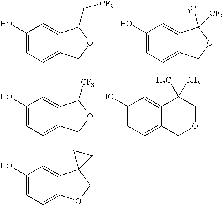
C1(O)=CC=C2C(=C1)C(C[CF3])OC2.C1(O)=CC=C2C(=C1)C([CF3])([F3C])OC2.C1(O)=CC=C2C(=C1)C([CF3])OC2.C1(O)=CC=C2C(=C1)C(C)(C)COC2.C1(O)=CC=C2C(=C1)C1(CO2)CC1
